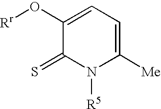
C1(O[Rr])=CC=C([Me])N([R5])C1=S
